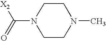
C1CN(C)CCN1C(=O)[X2]
